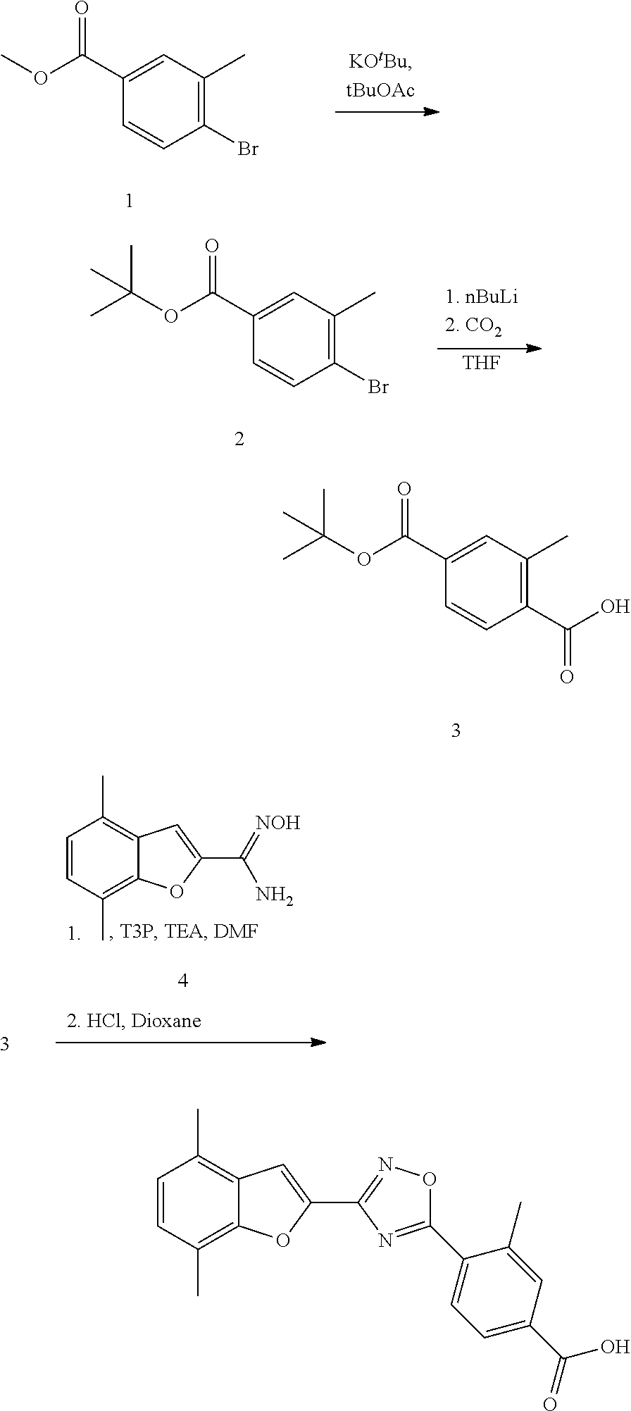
C1=CC(C)=C2C(=C1C)C=C(C1=NOC(C3=CC=C(C(O)=O)C=C3C)=N1)O2.C1(Br)=C(C)C=C(C(OC)=O)C=C1.C1(Br)=C(C)C=C(C(OC(C)(C)C)=O)C=C1.[THF].C1(C(O)=O)=C(C)C=C(C(OC(C)(C)C)=O)C=C1.C1=CC(C)=C2C(=C1C)C=C(C(=[NOH])N)O2
